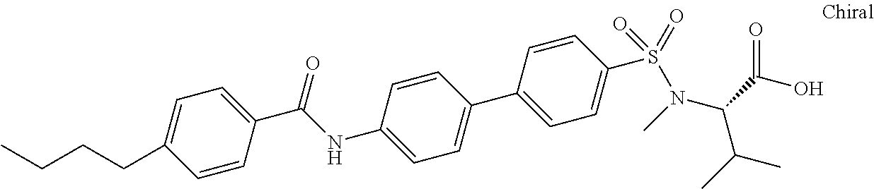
C1=CC(C(NC2=CC=C(C3=CC=C(S(=O)(=O)N(C)C(C(O)=O)C(C)C)C=C3)C=C2)=O)=CC=C1CCCC
